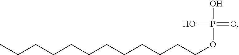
C(CCCCCCCCCOP(=O)(O)O)CC
